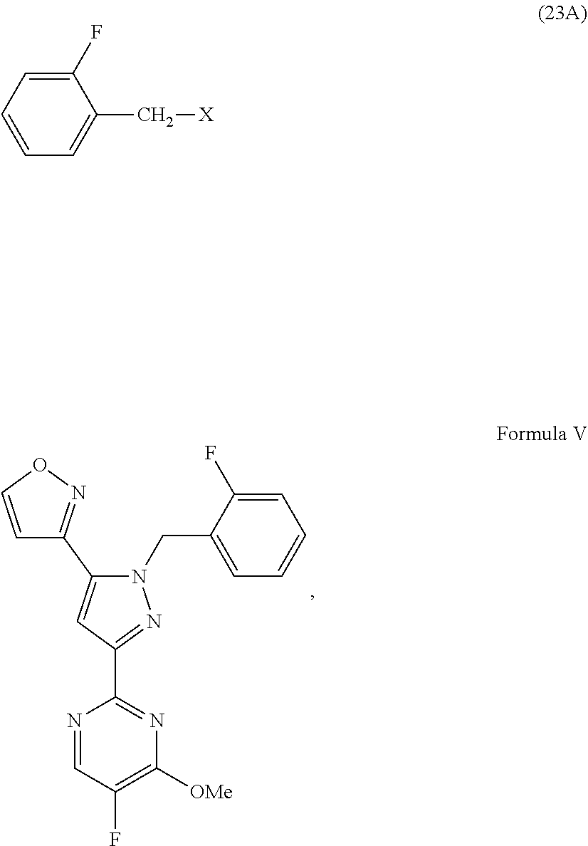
C1=NC(C2=NN(CC3=CC=CC=C3F)C(C3=NOC=C3)=C2)=NC([OMe])=C1F.C1=CC=C(F)C(C[X])=C1
